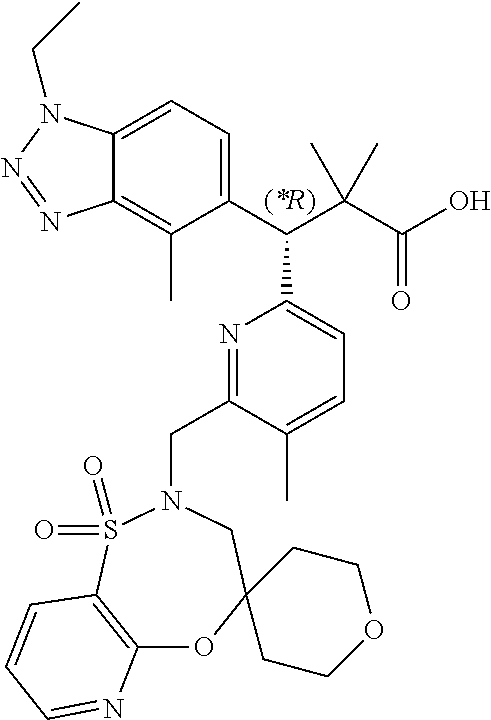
C12=CC=C(C(C(C(O)=O)(C)C)C3=CC=C(C)C(CN4CC5(OC6=C(S4(=O)=O)C=CC=N6)CCOCC5)=N3)C(C)=C1N=NN2CC
